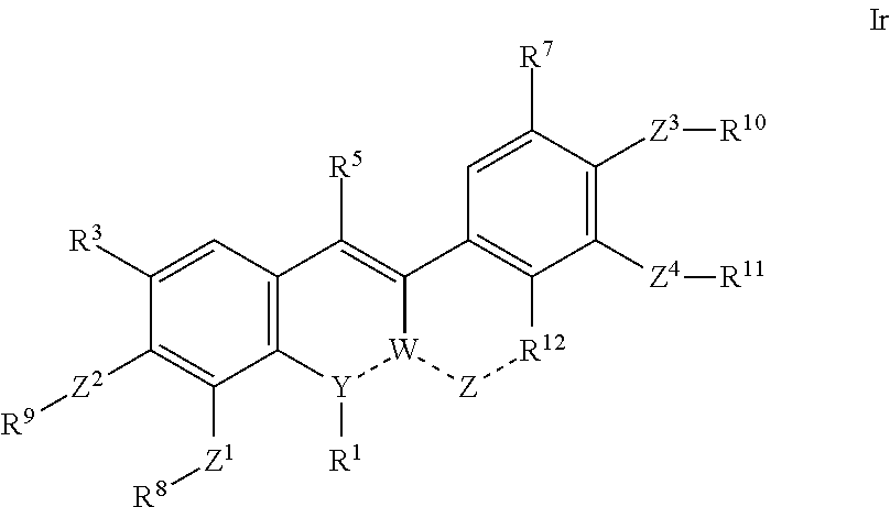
C12=C(C=C([R3])C([Z2][R9])=C1[Z1][R8])C([R5])=C1[W]([Y]2[R1])[Z][R12]C2=C1C=C([R7])C([Z3][R10])=C2[Z4][R11]
